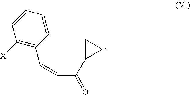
C(C1=C([X])C=CC=C1)=CC(=O)C1CC1
